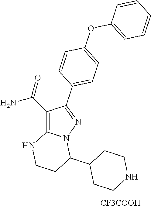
C1(C(=O)N)=C2N(N=C1C1=CC=C(OC3=CC=CC=C3)C=C1)C(C1CCNCC1)CCN2.[CF3COOH]
